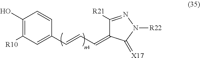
C1(O)=C([R10])C=C(C=CC=C2C([R21])=NN([R22])C2=[X17])C=C1
